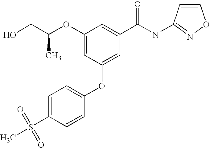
C1(OC(CO)C)=CC(OC2=CC=C(S(C)(=O)=O)C=C2)=CC(C(NC2=NOC=C2)=O)=C1
